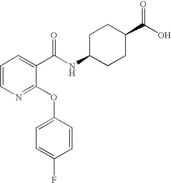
C1=CN=C(OC2=CC=C(F)C=C2)C(C(NC2CCC(C(O)=O)CC2)=O)=C1
